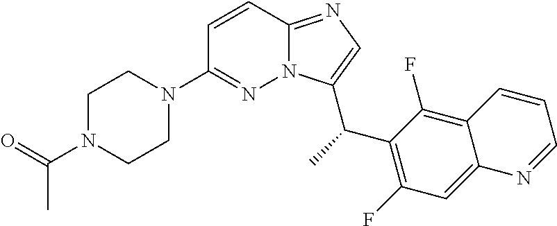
C1N(C(=O)C)CCN(C2=NN3C(=NC=C3C(C)C3=C(F)C=C4C(=C3F)C=CC=N4)C=C2)C1
